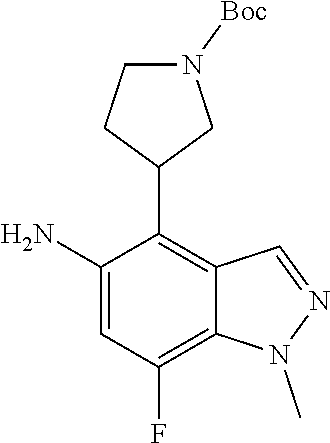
C1(N)=CC(F)=C2C(=C1C1CN([Boc])CC1)C=NN2C
